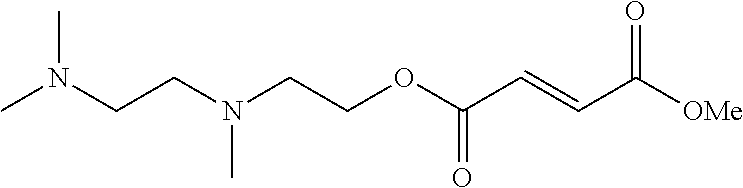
C(N(CCOC(C=CC([OMe])=O)=O)C)CN(C)C
